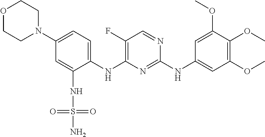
C1(N2CCOCC2)=CC=C(NC2=C(F)C=NC(NC3=CC(OC)=C(OC)C(OC)=C3)=N2)C(NS(N)(=O)=O)=C1
